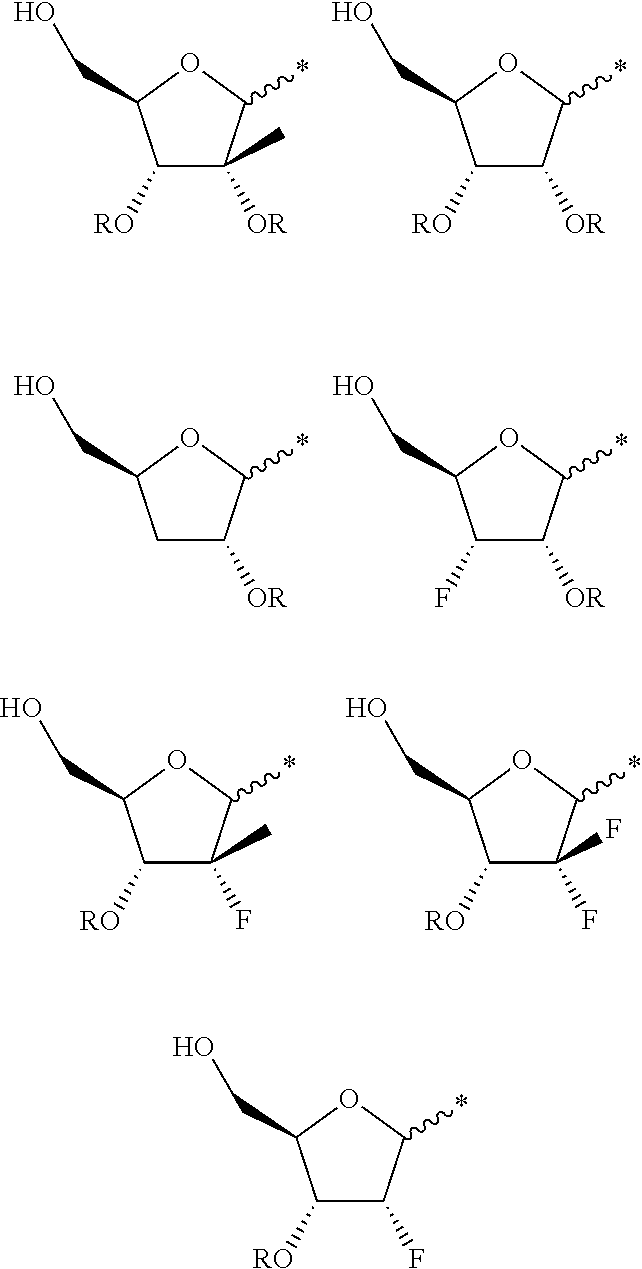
C1([RO])C(C)([OR])C(*)OC1CO.C1([RO])C([OR])C(*)OC1CO.C1C([OR])C(*)OC1CO.C1(F)C([OR])C(*)OC1CO.C1([RO])C(C)(F)C(*)OC1CO.C1([RO])C(F)(F)C(*)OC1CO.C1([RO])C(F)C(*)OC1CO
